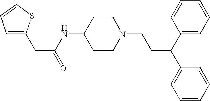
C1(NC(CC2=CC=CS2)=O)CCN(CCC(C2=CC=CC=C2)C2=CC=CC=C2)CC1
